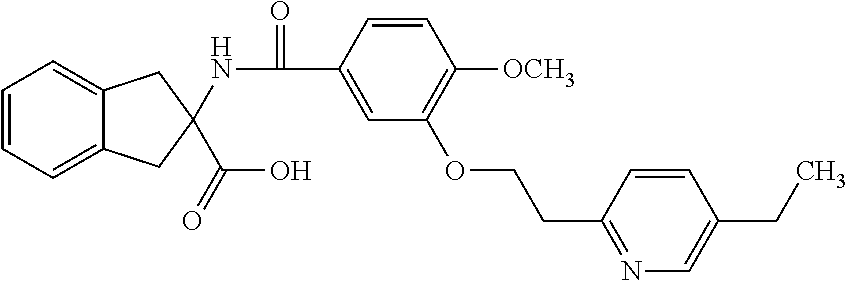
C1=CC=C2C(=C1)CC(NC(C1=CC(OCCC3=NC=C(CC)C=C3)=C([OCH3])C=C1)=O)(C(O)=O)C2
